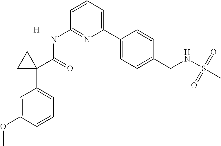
C1=CC=C(C2=CC=C(CNS(C)(=O)=O)C=C2)N=C1NC(=O)C1(C2=CC=CC(OC)=C2)CC1.[H]
